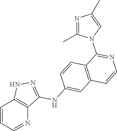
C1=CC=NC2=C1NN=C2NC1=CC2=C(C=C1)C(N1C=C(C)N=C1C)=NC=C2
